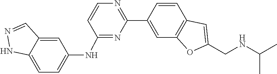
C1=CC2=C(C=C1C1=NC=CC(NC3=CC=C4NN=CC4=C3)=N1)OC(CNC(C)C)=C2
